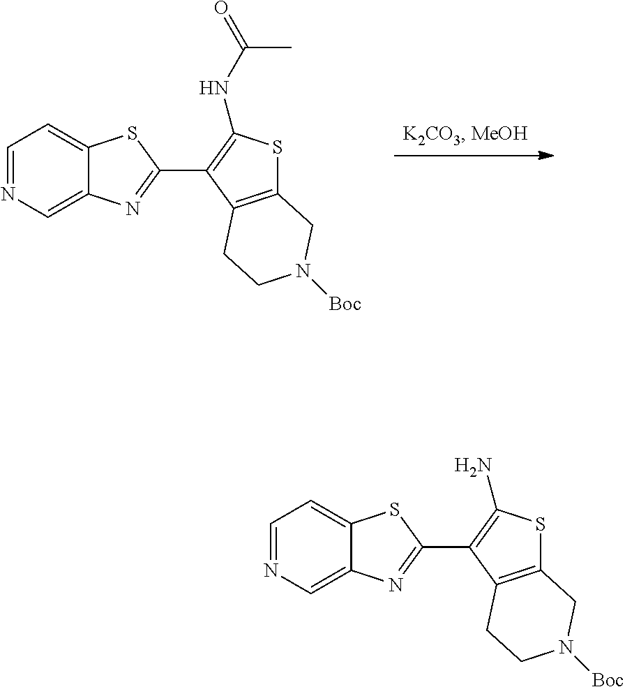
C1=NC=C2C(=C1)SC(C1=C(NC(=O)C)SC3=C1CCN([Boc])C3)=N2.C1=NC=C2C(=C1)SC(C1=C(N)SC3=C1CCN([Boc])C3)=N2
